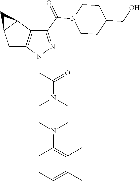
C(=O)(N1CCC(CO)CC1)C1=NN(CC(=O)N2CCN(C3=C(C)C(C)=CC=C3)CC2)C2=C1C1C(C2)C1
